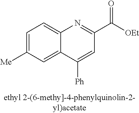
C1=C([Me])C=C2C(=C1)N=C(C([OEt])=O)C=C2[Ph]
